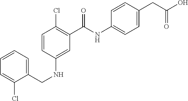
C1=CC=C(CNC2=CC(C(NC3=CC=C(CC(O)=O)C=C3)=O)=C(Cl)C=C2)C(Cl)=C1
